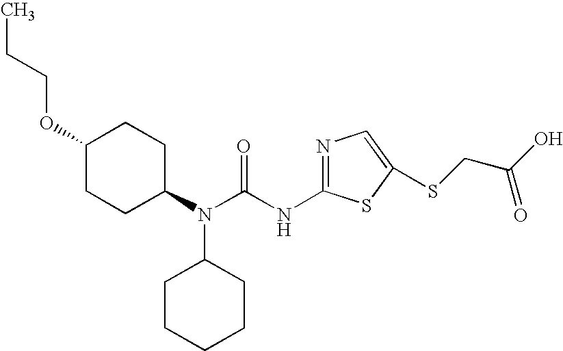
N(C(N(C1CCCCC1)C1CCC(OCCC)CC1)=O)C1=NC=C(SCC(O)=O)S1
